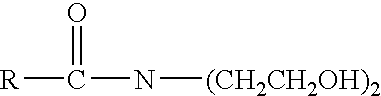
[R]C(N[(CH2CH2OH)2])=O
